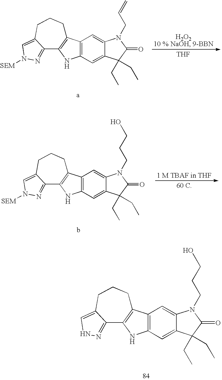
C12=C(C=C3C(=C1)N(CCCO)C(=O)C3(CC)CC)NC1=C2CCCC2=CNN=C12.[THF].C12=C(C=C3C(=C1)N(CC=C)C(=O)C3(CC)CC)NC1=C2CCCC2=CN([SEM])N=C12.C12=C(C=C3C(=C1)N(CCCO)C(=O)C3(CC)CC)NC1=C2CCCC2=CN([SEM])N=C12
